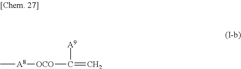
C[A8][OCO]C([A9])=C
